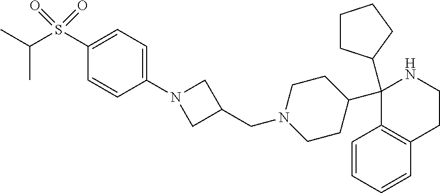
C1(C2CCCC2)(C2CCN(CC3CN(C4=CC=C(S(C(C)C)(=O)=O)C=C4)C3)CC2)C2=C(CCN1)C=CC=C2
